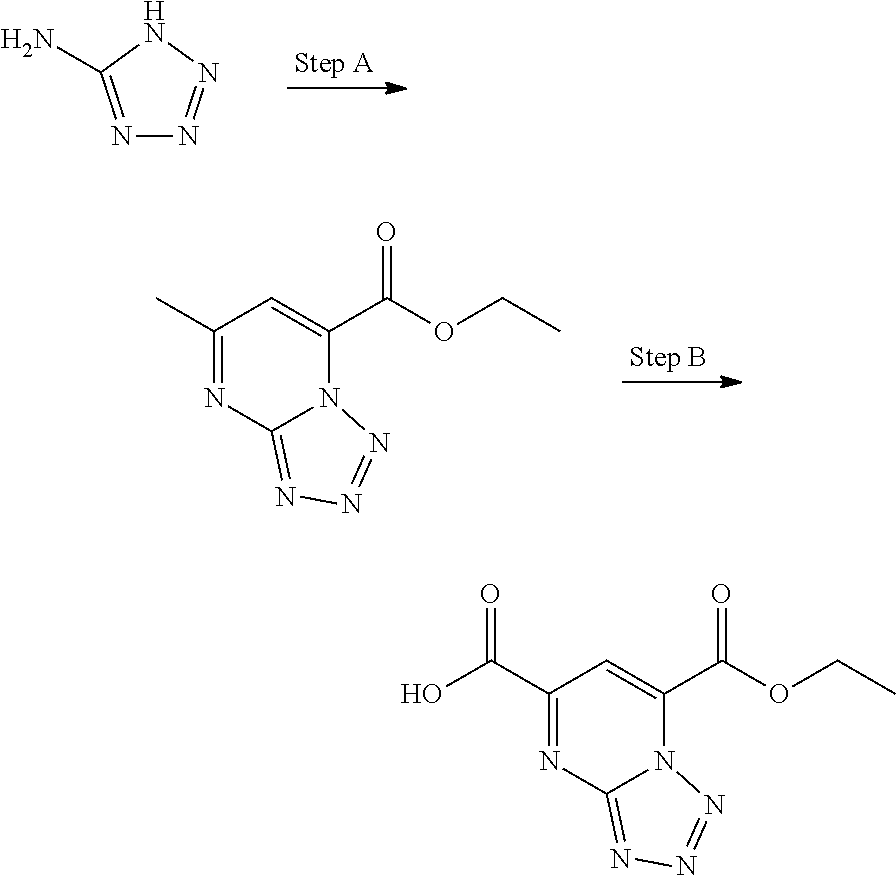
C1(C(=O)O)=NC2=NN=NN2C(C(OCC)=O)=C1.N1=C(N)NN=N1.C1(C)=NC2=NN=NN2C(C(OCC)=O)=C1
